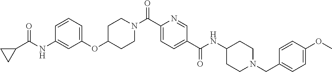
N(C(C1=CC=C(C(=O)N2CCC(OC3=CC=CC(NC(C4CC4)=O)=C3)CC2)N=C1)=O)C1CCN(CC2=CC=C(OC)C=C2)CC1
